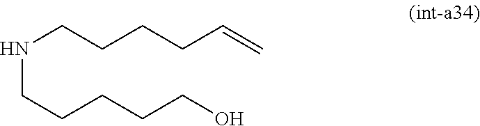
N(CCCCCO)CCCCC=C
